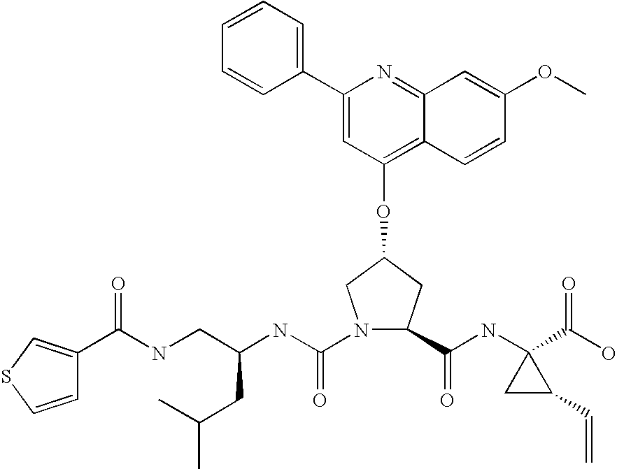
C1(C2=CC=CC=C2)=CC(OC2CC(C(NC3(C(O)=O)CC3C=C)=O)N(C(NC(CNC(=O)C3=CSC=C3)CC(C)C)=O)C2)=C2C(=N1)C=C(OC)C=C2
